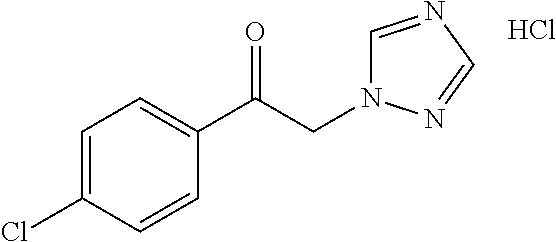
C1=C(Cl)C=CC(C(CN2C=NC=N2)=O)=C1.Cl
